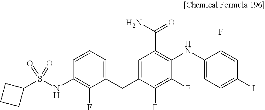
C1=CC=C(CC2=CC(C(N)=O)=C(NC3=CC=C(I)C=C3F)C(F)=C2F)C(F)=C1NS(C1CCC1)(=O)=O
